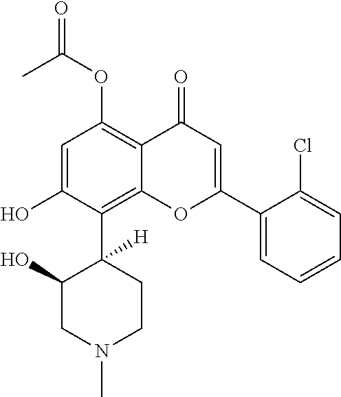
C1=C(O)C(C2([H])C(O)CN(C)CC2)=C2C(=C1OC(=O)C)C(=O)C=C(C1=CC=CC=C1Cl)O2
